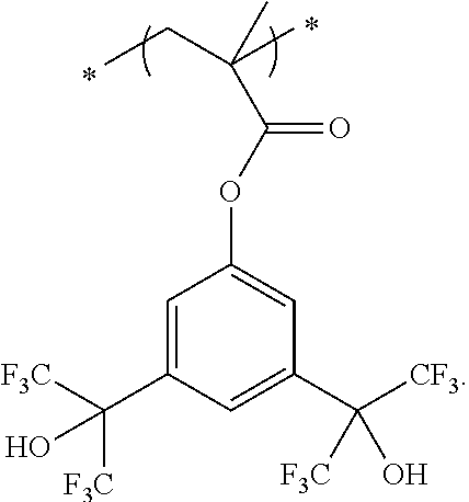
CCC(C)(C)C(OC1=CC(C([CF3])([F3C])O)=CC(C([F3C])(O)[F3C])=C1)=O
